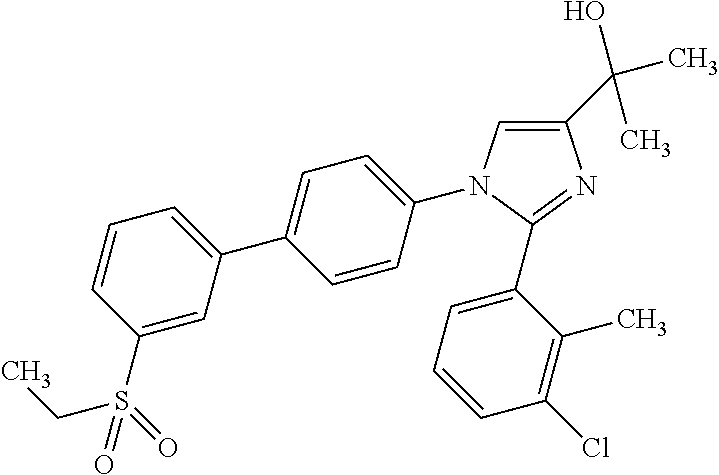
C1(C(O)(C)C)=CN(C2=CC=C(C3=CC=CC(S(CC)(=O)=O)=C3)C=C2)C(C2=CC=CC(Cl)=C2C)=N1
